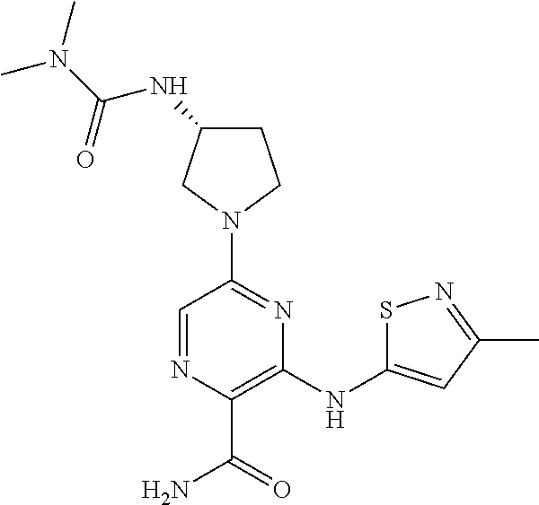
C1(N2CC(NC(N(C)C)=O)CC2)=NC(NC2=CC(C)=NS2)=C(C(=O)N)N=C1
